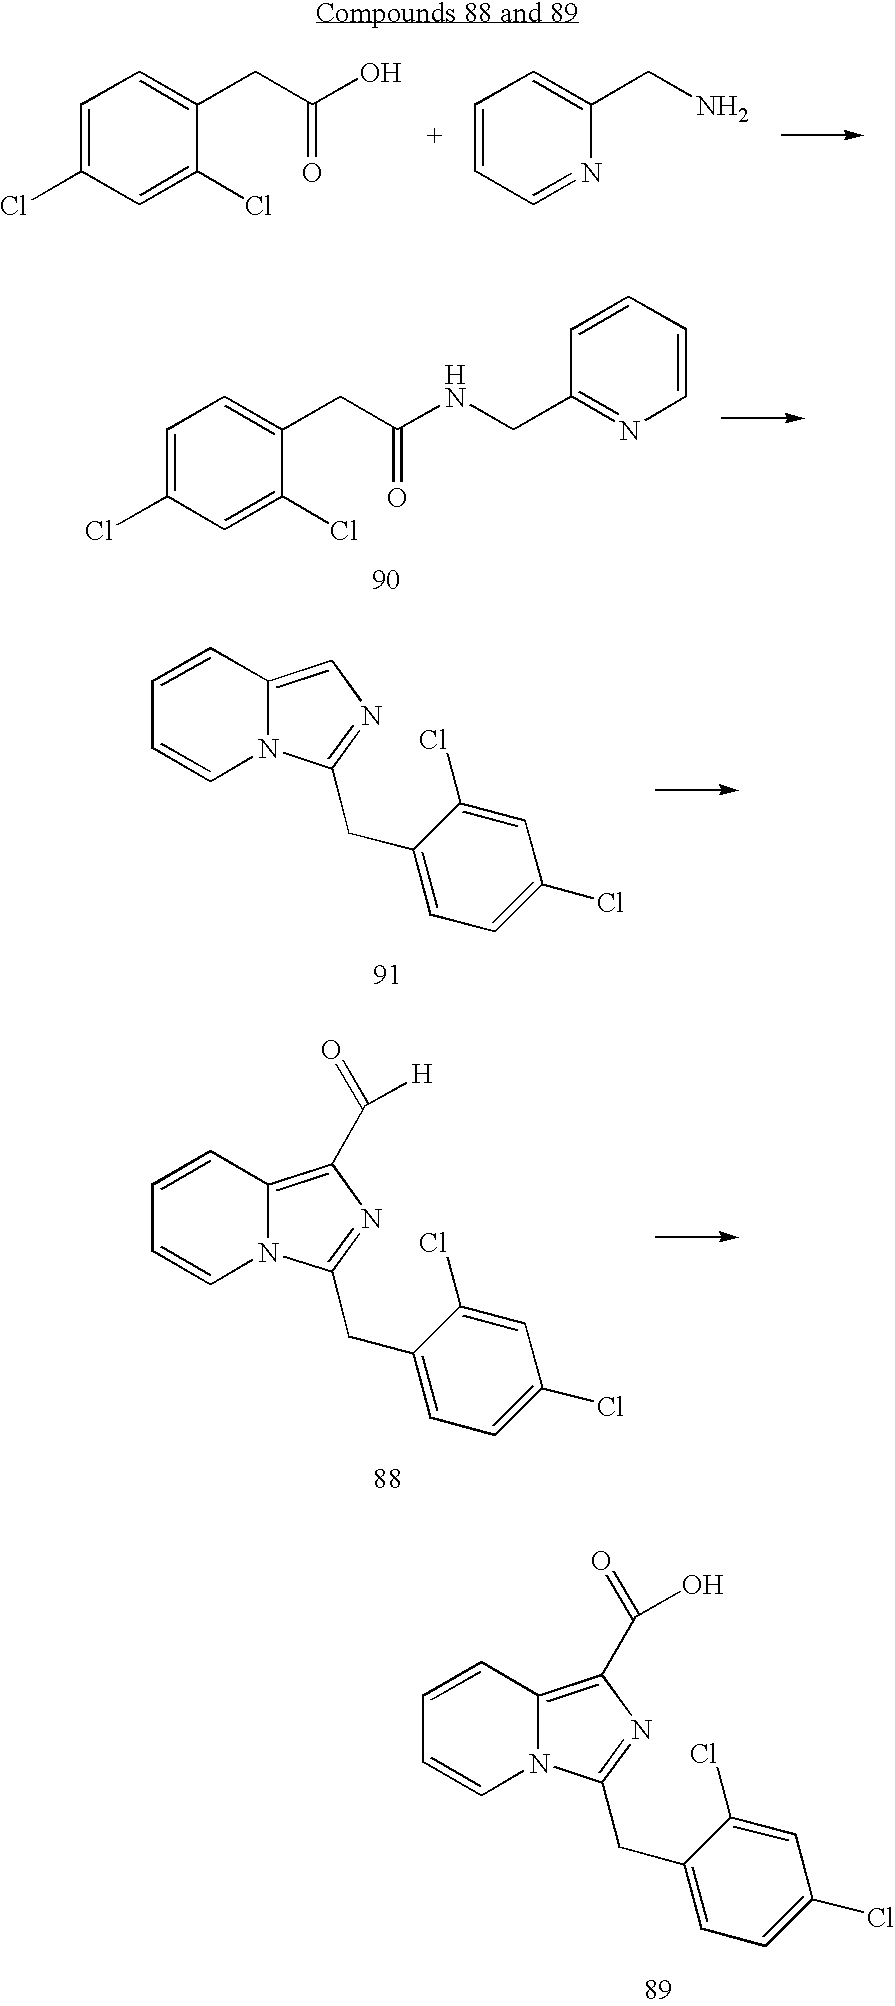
C1=C(Cl)C=C(Cl)C(CC(O)=O)=C1.C1=CC=NC(CN)=C1.C1=C(Cl)C=C(Cl)C(CC(=O)NCC2=NC=CC=C2)=C1.C1=CC=CN2C1=CN=C2CC1=CC=C(Cl)C=C1Cl.C1=CC=CN2C1=C(C(=O)[H])N=C2CC1=CC=C(Cl)C=C1Cl.C1=CC=CN2C1=C(C(=O)O)N=C2CC1=CC=C(Cl)C=C1Cl
